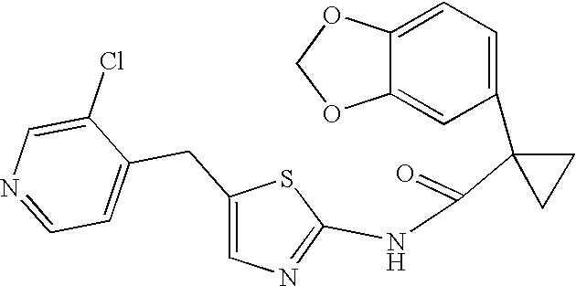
C1=C2C(=CC(C3(C(=O)NC4=NC=C(CC5=CC=NC=C5Cl)S4)CC3)=C1)OCO2
